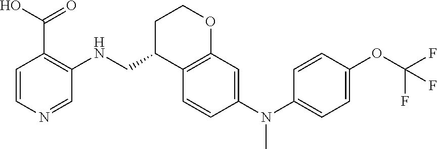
C1=CN=CC(NCC2CCOC3=C2C=CC(N(C2=CC=C(OC(F)(F)F)C=C2)C)=C3)=C1C(O)=O
